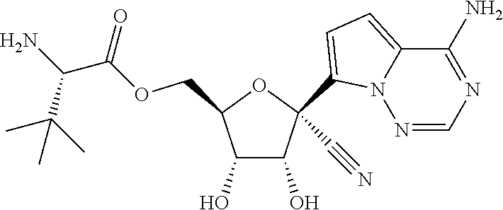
C1(O)C(O)C(COC(=O)C(N)C(C)(C)C)OC1(C1=CC=C2N1N=CN=C2N)C#N
